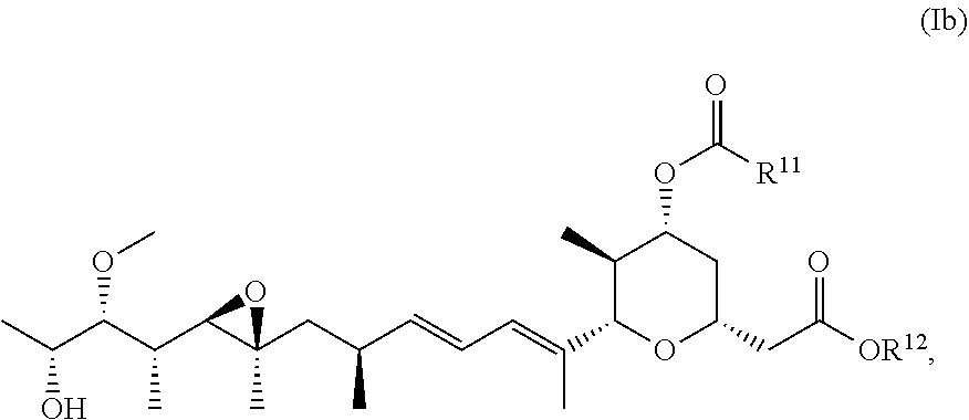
CC(C(C(C1C(C)(CC(C=CC=C(C2OC(CC([OR12])=O)CC(OC([R11])=O)C2C)C)C)O1)C)OC)O
